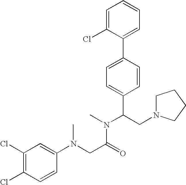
N(C(CN1CCCC1)C1=CC=C(C2=CC=CC=C2Cl)C=C1)(C(=O)CN(C1=CC(Cl)=C(Cl)C=C1)C)C
